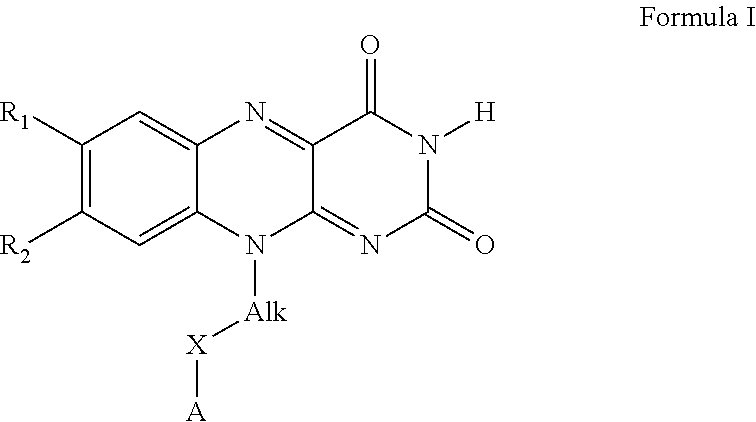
C1([R1])=C([R2])C=C2C(=C1)N=C1C(=NC(=O)N([H])C1=O)N2[Alk][X][A]
